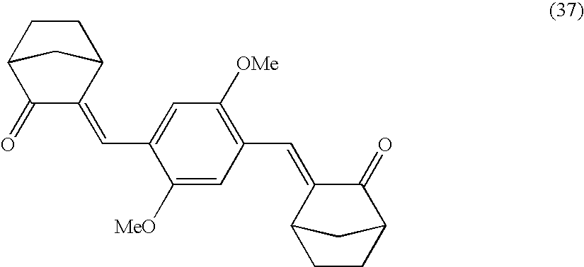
C1(=O)C(=CC2=CC([OMe])=C(C=C3C(=O)C4CCC3C4)C=C2[MeO])C2CCC1C2
